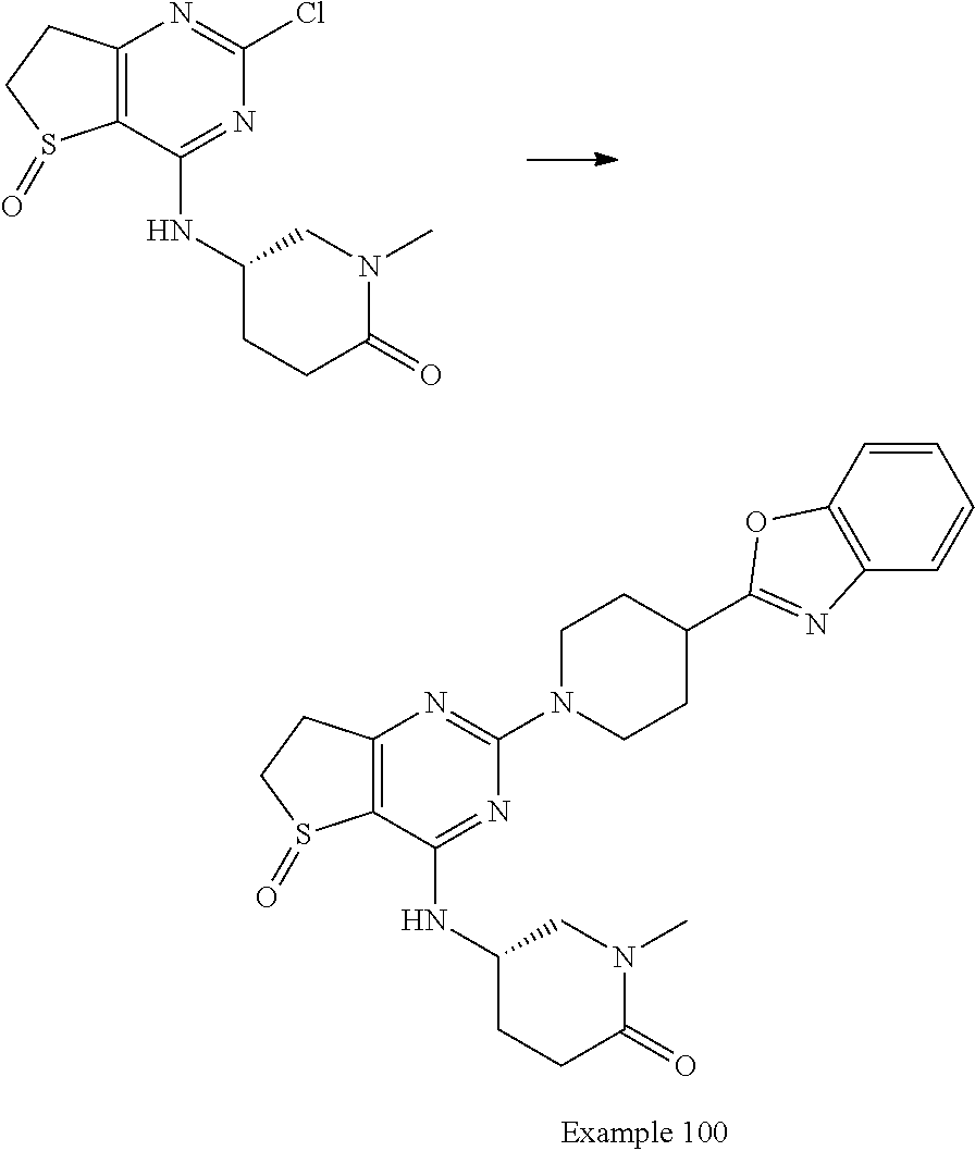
C12=C(C(NC3CCC(=O)N(C)C3)=NC(Cl)=N1)S(=O)CC2.C12=C(C(NC3CCC(=O)N(C)C3)=NC(N3CCC(C4=NC5=C(C=CC=C5)O4)CC3)=N1)S(=O)CC2
